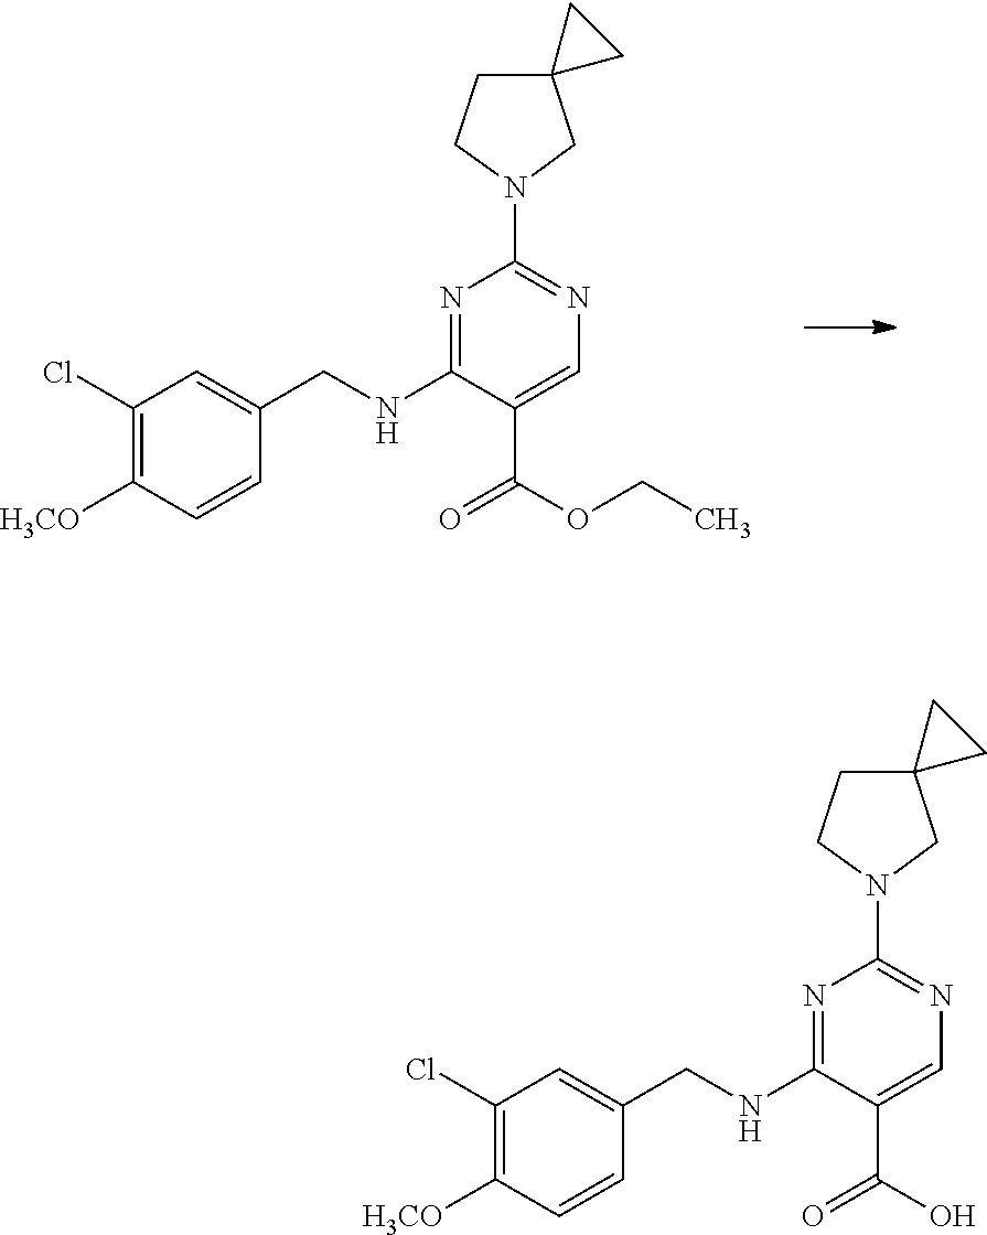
C1(Cl)=C([H3CO])C=CC(CNC2=NC(N3CC4(CC3)CC4)=NC=C2C(OCC)=O)=C1.C1(Cl)=C([H3CO])C=CC(CNC2=NC(N3CC4(CC3)CC4)=NC=C2C(O)=O)=C1
